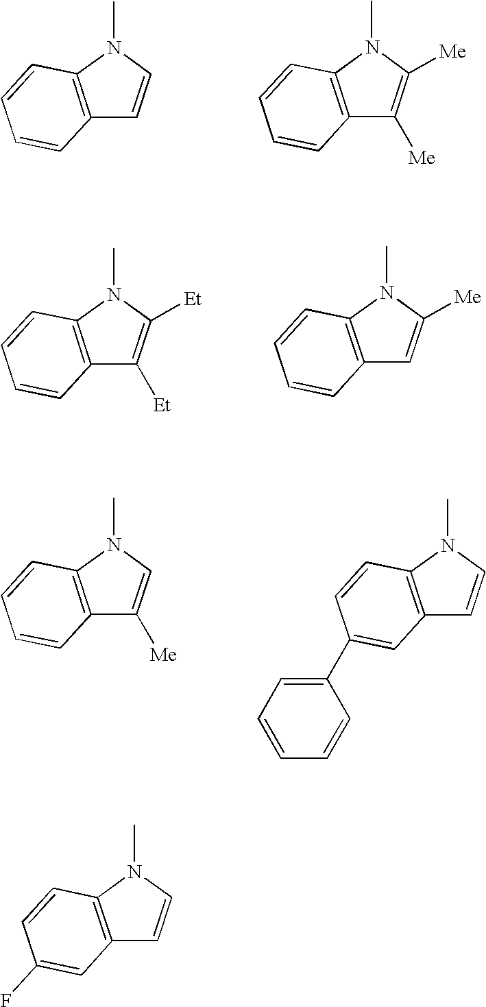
C12=C(N(C)C=C1)C=CC=C2.C12=C(N(C)C([Me])=C1[Me])C=CC=C2.C12=C(N(C)C([Et])=C1[Et])C=CC=C2.C12=C(N(C)C([Me])=C1)C=CC=C2.C12=C(N(C)C=C1[Me])C=CC=C2.C12=C(N(C)C=C1)C=CC(C1=CC=CC=C1)=C2.C12=C(N(C)C=C1)C=CC(F)=C2
